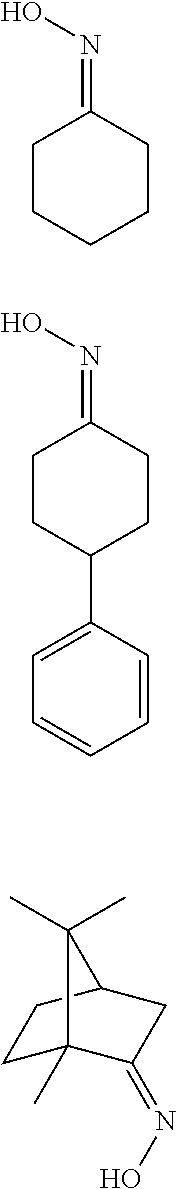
C1CCCCC1=NO.C1CC(C2=CC=CC=C2)CCC1=NO.C1C2(C)C(=NO)CC(C1)C2(C)C
